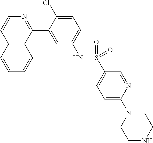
C12=C(C(C3=CC(NS(C4=CC=C(N5CCNCC5)N=C4)(=O)=O)=CC=C3Cl)=NC=C1)C=CC=C2
